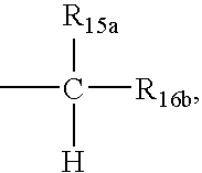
CC([R16b])([R15a])[H]
